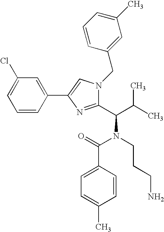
C1(Cl)=CC=CC(C2=CN(CC3=CC(C)=CC=C3)C(C(C(C)C)N(CCCN)C(=O)C3=CC=C(C)C=C3)=N2)=C1
